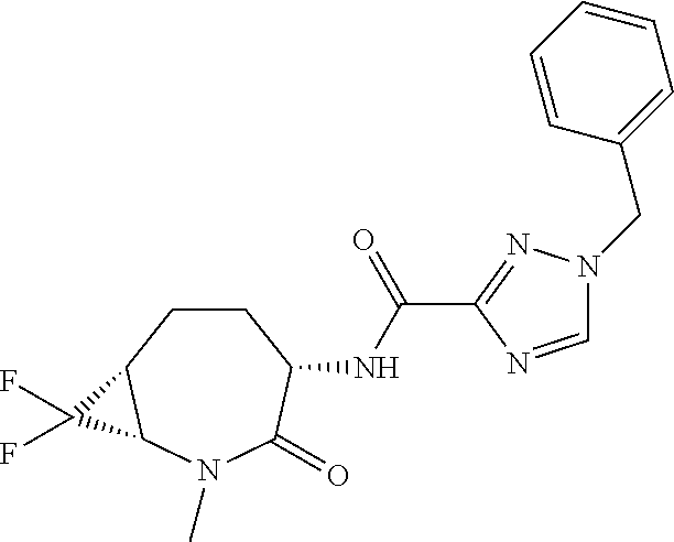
C1CC2C(N(C)C(=O)C1NC(C1=NN(CC3=CC=CC=C3)C=N1)=O)C2(F)F
